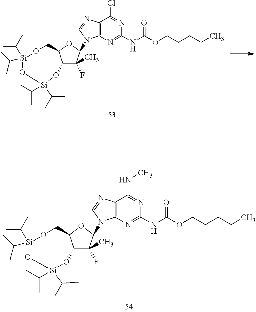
C12=C(N=C(NC(=O)OCCCCC)N=C1Cl)N(C1C(C)(F)C3C(O1)CO[Si](C(C)C)(C(C)C)O[Si](C(C)C)(C(C)C)O3)C=N2.C12=C(N=C(NC(=O)OCCCCC)N=C1NC)N(C1C(C)(F)C3C(O1)CO[Si](C(C)C)(C(C)C)O[Si](C(C)C)(C(C)C)O3)C=N2
